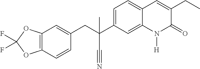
C(C1=CC=C2C(=C1)N([H])C(=O)C(CC)=C2)(CC1=CC2=C(C=C1)OC(F)(F)O2)(C#N)C
